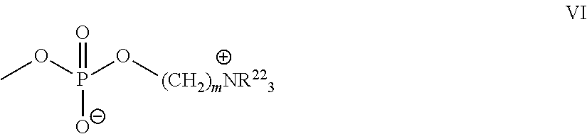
COP(O[(CH2)mNR223])(=O)[O-]
